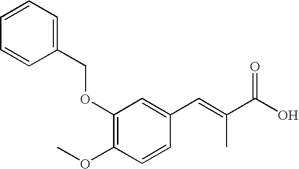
C1(OCC2=CC=CC=C2)=C(OC)C=CC(C=C(C)C(=O)O)=C1
